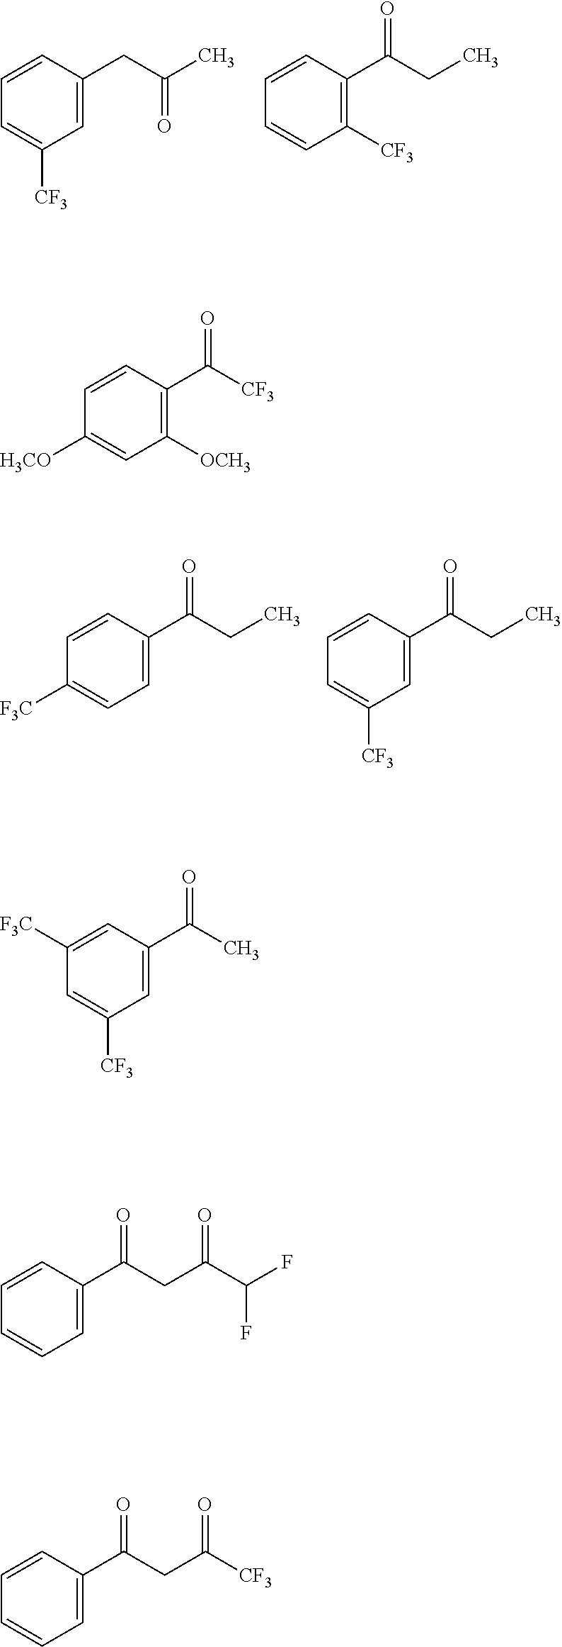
C1=C(CC(C)=O)C=CC=C1[CF3].C1([CF3])=C(C(CC)=O)C=CC=C1.C1=C(C(CC)=O)C=CC([F3C])=C1.C1=C(C(CC)=O)C=CC=C1[CF3].C1([OCH3])=C(C([CF3])=O)C=CC([H3CO])=C1.C1=C(C(C)=O)C=C([F3C])C=C1[CF3].C1=C(C(CC(C(F)F)=O)=O)C=CC=C1.C1=C(C(CC([CF3])=O)=O)C=CC=C1
